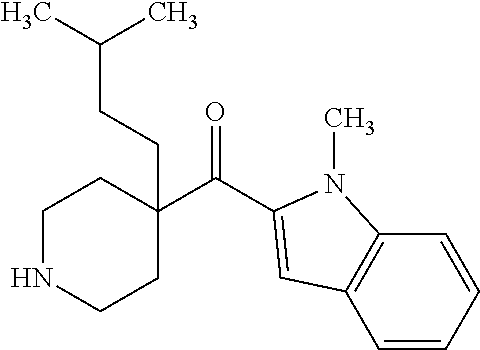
C(=O)(C1(CCC(C)C)CCNCC1)C1=CC2=C(C=CC=C2)N1C
